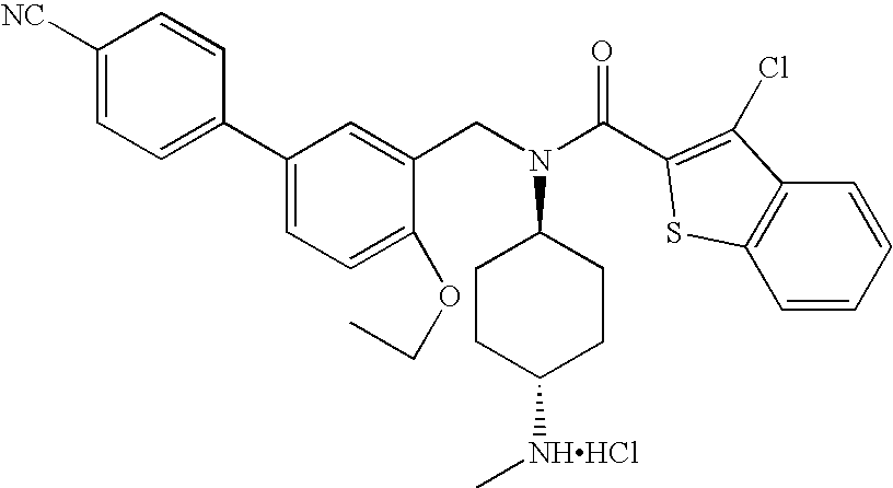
C1([NC])=CC=C(C2=CC=C(OCC)C(CN(C3CCC([NHHCl]C)CC3)C(C3=C(Cl)C4=C(S3)C=CC=C4)=O)=C2)C=C1
